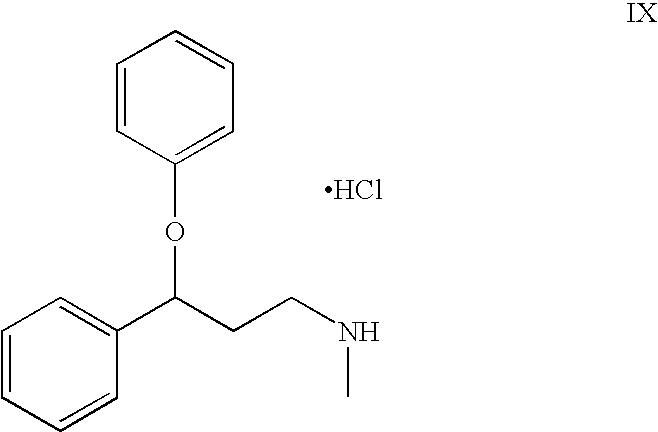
C1=CC(OC(C2=CC=CC=C2)CCNC)=CC=C1.Cl
